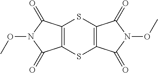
C12=C(SC3=C(S1)C(=O)N(OC)C3=O)C(=O)N(OC)C2=O
